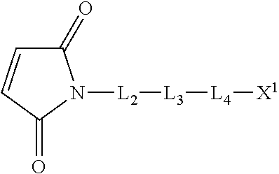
C1(=O)C=CC(=O)N1[L2][L3][L4][X1]
